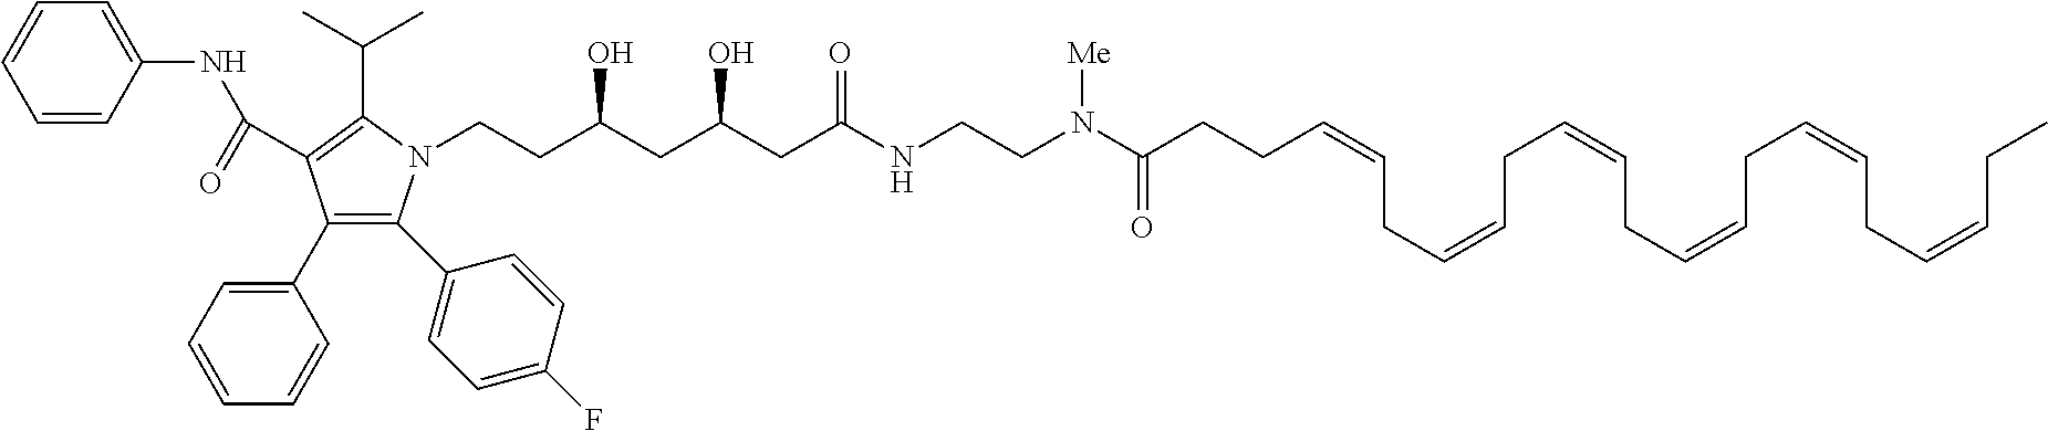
C1=CC(NC(=O)C2=C(C(C)C)N(CCC(CC(CC(NCCN(C(CCC=CCC=CCC=CCC=CCC=CCC=CCC)=O)[Me])=O)O)O)C(C3=CC=C(F)C=C3)=C2C2=CC=CC=C2)=CC=C1
